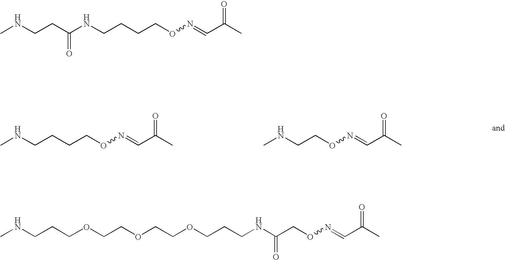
CNCCCCON=CC(C)=O.CNCCON=CC(C)=O.CNCCC(NCCCCON=CC(C)=O)=O.O(CCOCCCNC(CON=CC(C)=O)=O)CCOCCCNC
